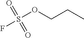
S(OCCC)(=O)(=O)F
